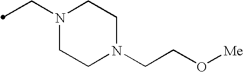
N1(CC)CCN(CCO[Me])CC1
